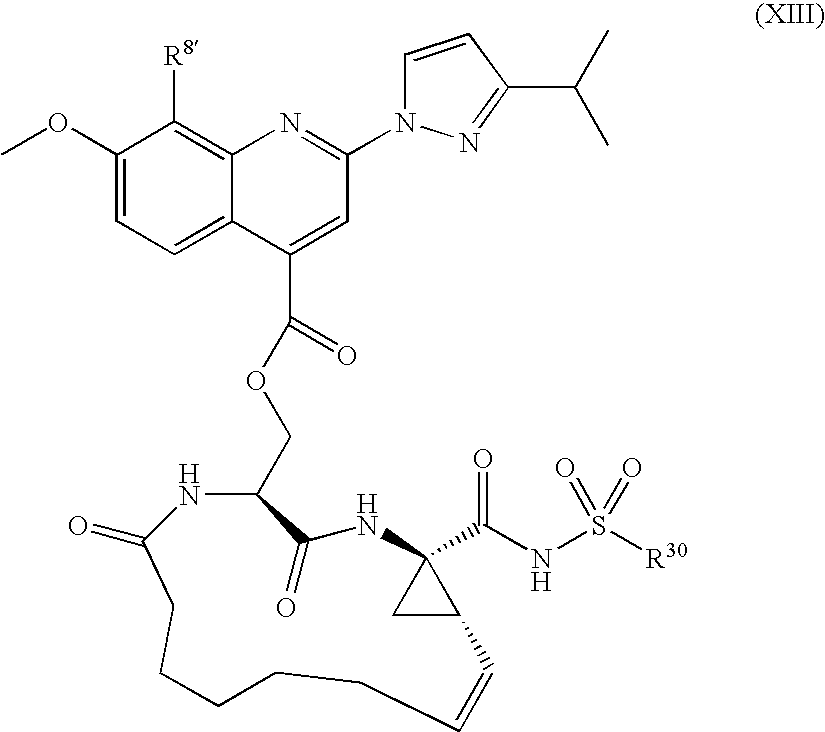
C1(OC)=CC=C2C(=C1[R8])N=C(N1C=CC(C(C)C)=N1)C=C2C(OCC1C(=O)NC2(C(NS([R30])(=O)=O)=O)CC2C=CCCCCCC(=O)N1)=O
